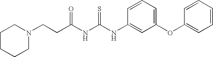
C(NC(NC1=CC(OC2=CC=CC=C2)=CC=C1)=S)(=O)CCN1CCCCC1
